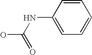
C1=CC(NC(O)=O)=CC=C1
